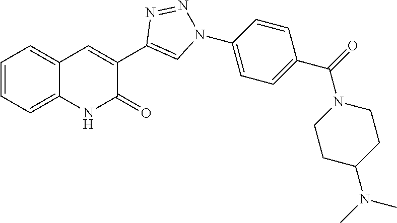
C12=CC=CC=C1C=C(C1=CN(C3=CC=C(C(=O)N4CCC(N(C)C)CC4)C=C3)N=N1)C(=O)N2
